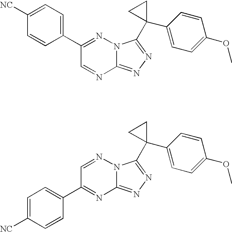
C12=NN=C(C3(C4=CC=C(OC)C=C4)CC3)N1N=C(C1=CC=C([NC])C=C1)C=N2.C12=NN=C(C3(C4=CC=C(OC)C=C4)CC3)N1N=CC(C1=CC=C([NC])C=C1)=N2
